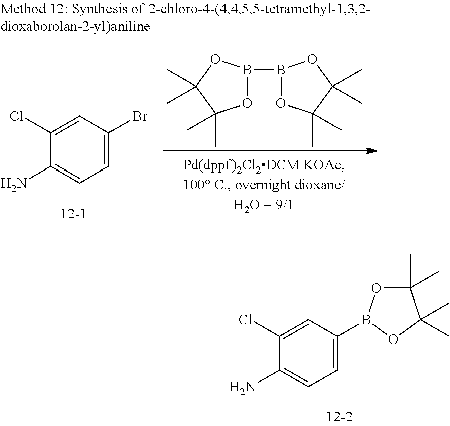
C1(Cl)=CC(Br)=CC=C1N.O1B(B2OC(C)(C)C(C)(C)O2)OC(C)(C)C1(C)C.C1(Cl)=CC(B2OC(C)(C)C(C)(C)O2)=CC=C1N
